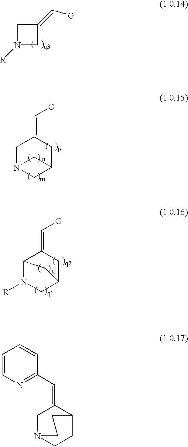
C1N([R])CC1=C[G].C1N2CC(CC1=C[G])C2.C12N([R])CC(CC1=C[G])C2.C1=CN=C(C=C2CN3CCC2CC3)C=C1
